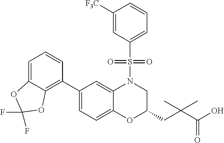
C1(C2=C3C(=CC=C2)OC(F)(F)O3)=CC=C2C(=C1)N(S(C1=CC=CC([F3C])=C1)(=O)=O)CC(CC(C(O)=O)(C)C)O2
